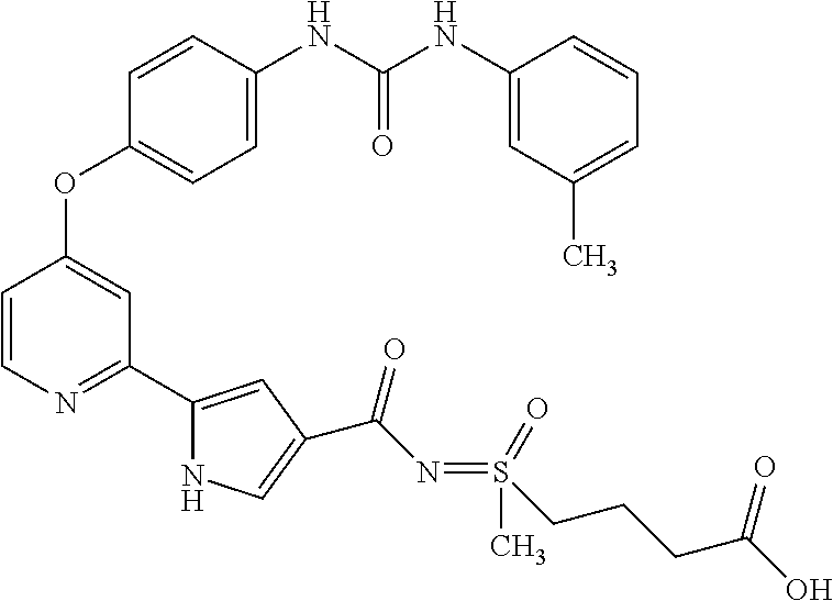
C1=CN=C(C2=CC(C(N=S(CCCC(O)=O)(C)=O)=O)=CN2)C=C1OC1=CC=C(NC(NC2=CC(C)=CC=C2)=O)C=C1
